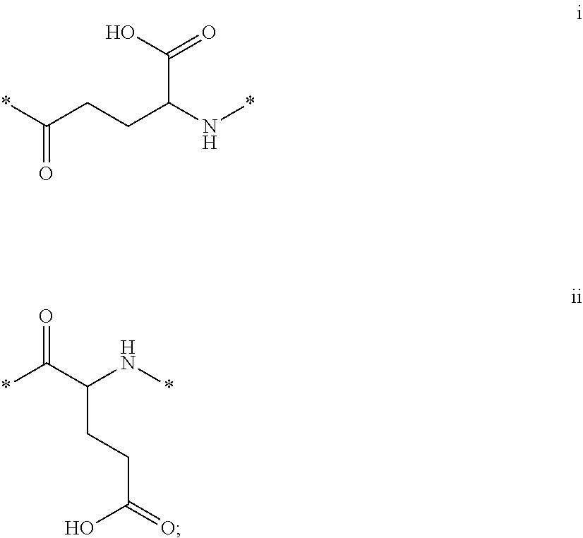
C(C(N*)CCC(*)=O)(O)=O.O=C(C(N*)CCC(=O)O)*
